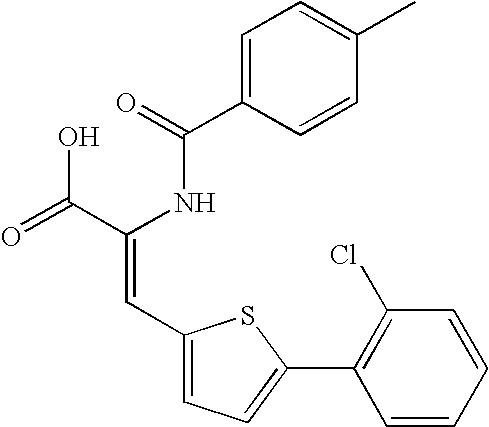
C1=C(C(=O)NC(C(=O)O)=CC2=CC=C(C3=C(Cl)C=CC=C3)S2)C=CC(C)=C1
